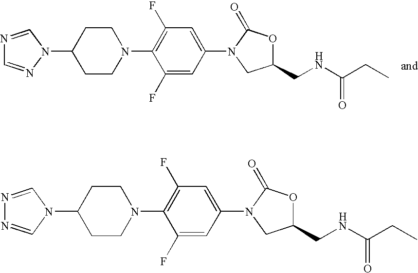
C1CC(N2C=NC=N2)CCN1C1=C(F)C=C(N2CC(CNC(CC)=O)OC2=O)C=C1F.C1CC(N2C=NN=C2)CCN1C1=C(F)C=C(N2CC(CNC(CC)=O)OC2=O)C=C1F
